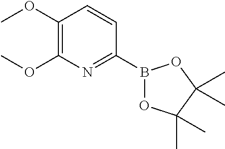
COC1=C(OC)N=C(B2OC(C)(C)C(C)(C)O2)C=C1
